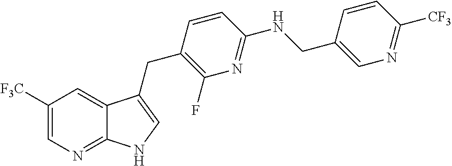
C1([F3C])=CN=C2C(=C1)C(CC1=C(F)N=C(NCC3=CN=C([CF3])C=C3)C=C1)=CN2
